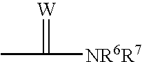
CC([NR6R7])=[W]
